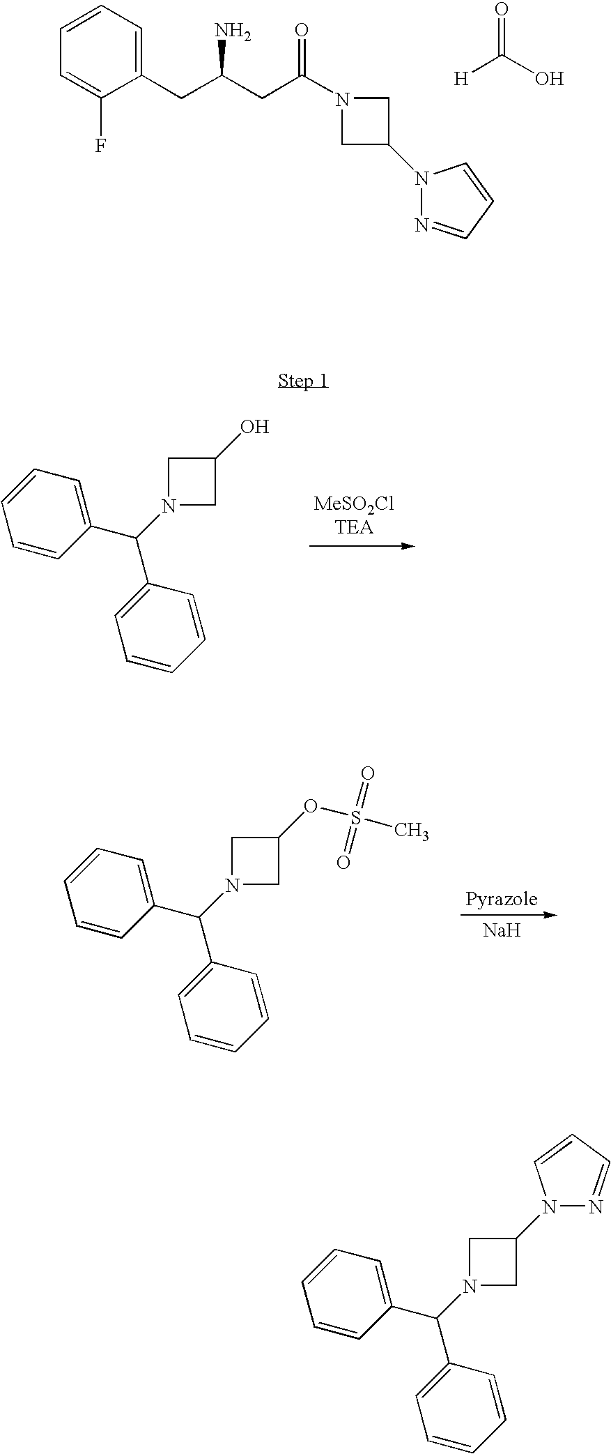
C1=CC=C(F)C(CC(CC(N2CC(N3N=CC=C3)C2)=O)N)=C1.[H]C(O)=O.C1N(C(C2=CC=CC=C2)C2=CC=CC=C2)CC1OS(C)(=O)=O.[Na].C1N(C(C2=CC=CC=C2)C2=CC=CC=C2)CC1O.C1N(C(C2=CC=CC=C2)C2=CC=CC=C2)CC1N1N=CC=C1
